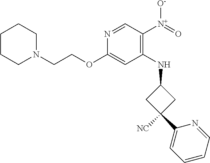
C1(NC2CC(C3=CC=CC=N3)([NC])C2)=C([N+](=O)[O-])C=NC(OCCN2CCCCC2)=C1
